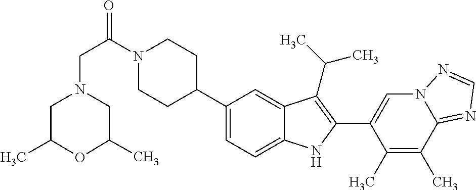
N1(C(CN2CC(C)OC(C)C2)=O)CCC(C2=CC=C3C(=C2)C(C(C)C)=C(C2=CN4C(=NC=N4)C(C)=C2C)N3)CC1
